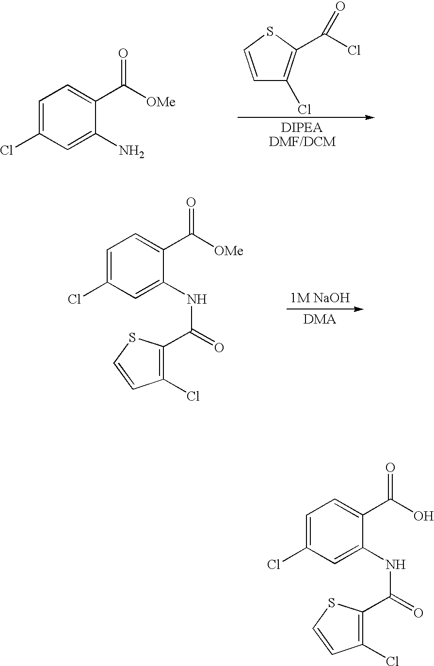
C1=C(Cl)C=C(NC(=O)C2=C(Cl)C=CS2)C(C(O)=O)=C1.C1=C(Cl)C=C(N)C(C(=O)[OMe])=C1.C1=CSC(C(Cl)=O)=C1Cl.C1=C(Cl)C=C(NC(=O)C2=C(Cl)C=CS2)C(C([OMe])=O)=C1.[1M NaOH]
